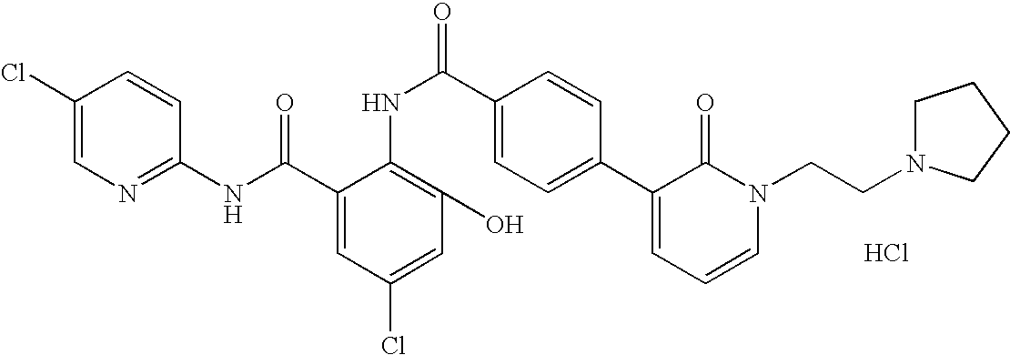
C1(NC(C2=CC(Cl)=CC(O)=C2NC(C2=CC=C(C3=CC=CN(CCN4CCCC4)C3=O)C=C2)=O)=O)=NC=C(Cl)C=C1.Cl
